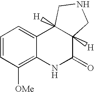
C1=CC([OMe])=C2C(=C1)C1([H])C([H])(C(=O)N2)CNC1
